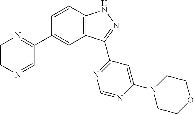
C12=C(C=CC(C3=NC=CN=C3)=C1)NN=C2C1=NC=NC(N2CCOCC2)=C1
